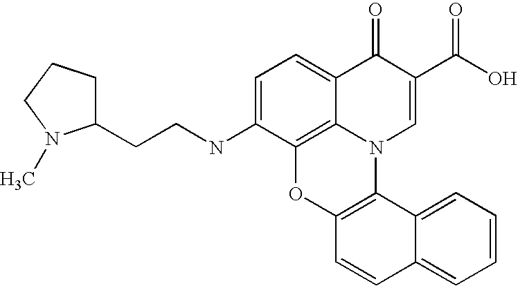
C12=C3C(=CC=C1NCCC1CCCN1C)C(=O)C(C(O)=O)=CN3C1=C(O2)C=CC2=CC=CC=C12
